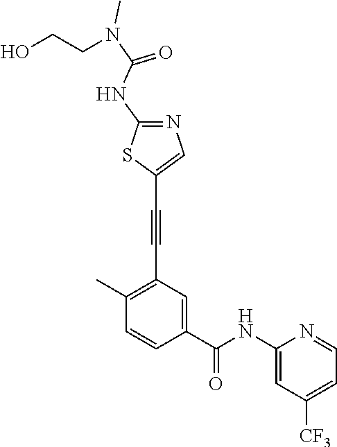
C1(C)=C(C#CC2=CN=C(NC(N(CCO)C)=O)S2)C=C(C(NC2=CC([CF3])=CC=N2)=O)C=C1
